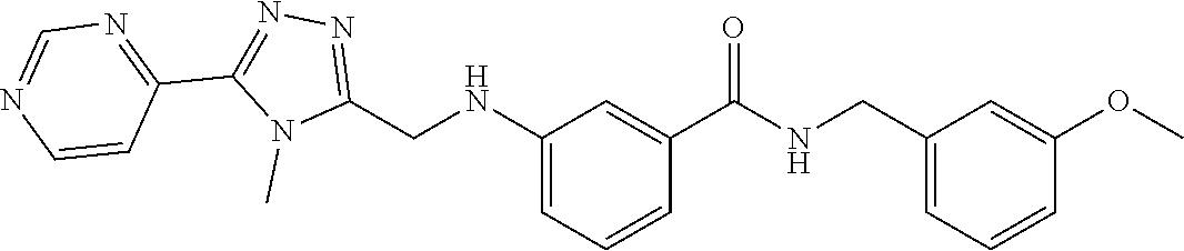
N1=C(CNC2=CC=CC(C(=O)NCC3=CC=CC(OC)=C3)=C2)N(C)C(C2=NC=NC=C2)=N1
